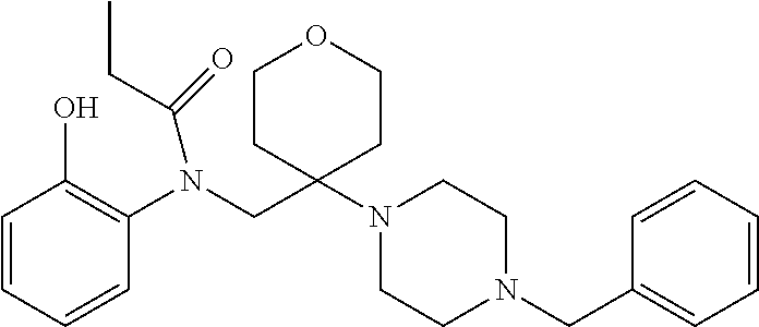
C1=CC=CC=C1CN1CCN(C2(CN(C3=C(O)C=CC=C3)C(=O)CC)CCOCC2)CC1
